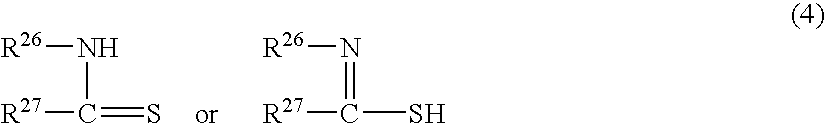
N(C(=S)[R27])[R26].N(=C(S)[R27])[R26]
